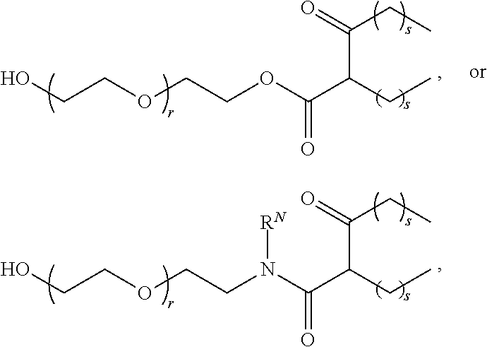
C(COCCOC(C(CC)C(=O)CC)=O)O.C(COCCN(C(C(CC)C(=O)CC)=O)[RN])O
